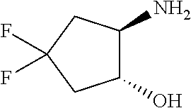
C1(N)C(O)CC(F)(F)C1
